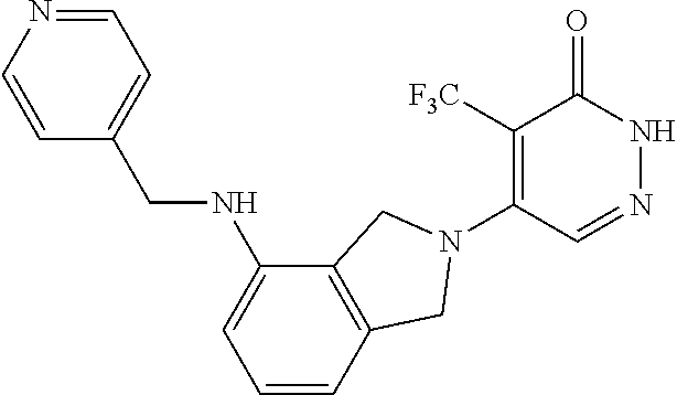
C1([F3C])=C(N2CC3=C(C(NCC4=CC=NC=C4)=CC=C3)C2)C=NNC1=O
